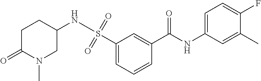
C1(S(=O)(=O)NC2CN(C)C(=O)CC2)=CC=CC(C(NC2=CC=C(F)C(C)=C2)=O)=C1
